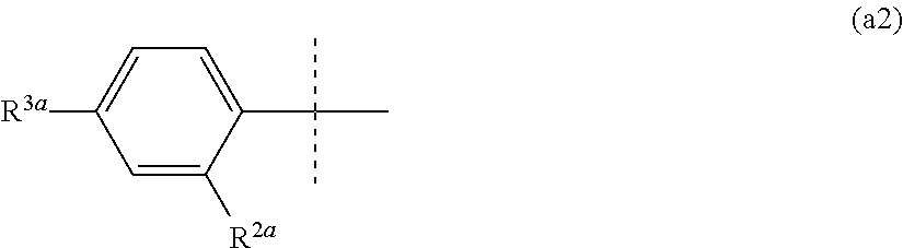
C1=C([R2a])C(C(C)(C)C)=CC=C1[R3a]
